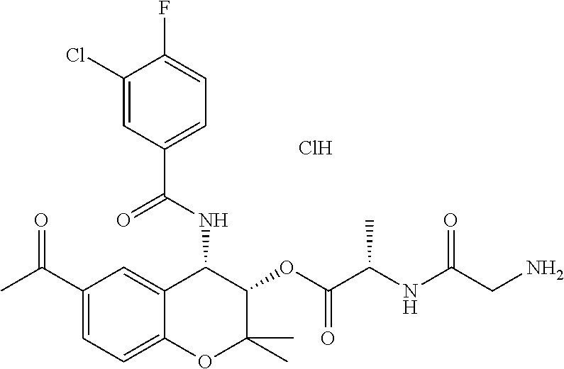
C1(Cl)=CC(C(NC2C3=CC(C(=O)C)=CC=C3OC(C)(C)C2OC(C(NC(CN)=O)C)=O)=O)=CC=C1F.Cl
